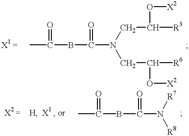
CC(=O)BC(=O)N(CC(O[X2])[R3])CC(O[X2])[R6].CC(=O)BC(=O)N([R7])[R8]
